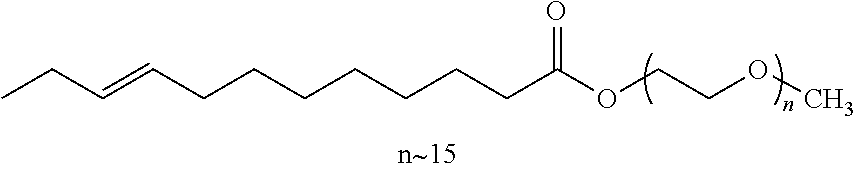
CCC=CCCCCCCCC(OCCOC)=O
